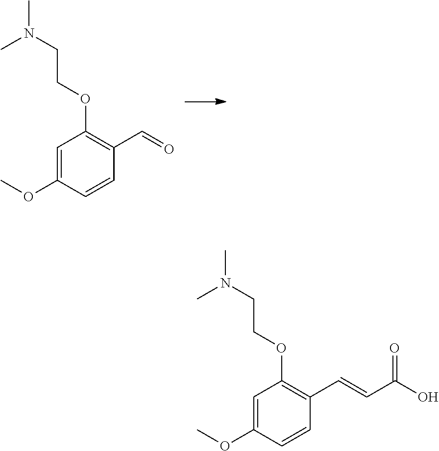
C1(OCCN(C)C)=C(C=O)C=CC(OC)=C1.C1(OCCN(C)C)=C(C=CC(O)=O)C=CC(OC)=C1
